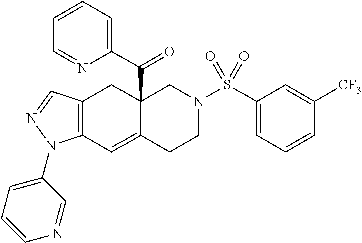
C12=C(C=NN1C1=CC=CN=C1)CC1(C(=O)C3=CC=CC=N3)C(=C2)CCN(S(C2=CC=CC([CF3])=C2)(=O)=O)C1
